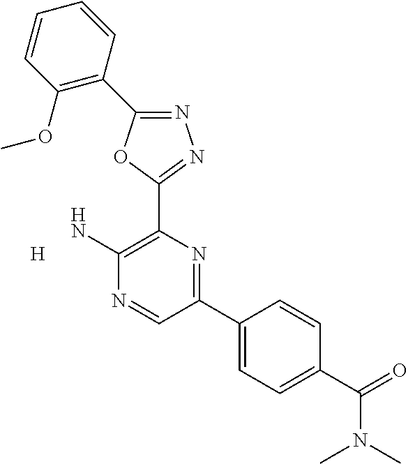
[H].N1=C(C2=C(OC)C=CC=C2)OC(C2=C(N)N=CC(C3=CC=C(C(=O)N(C)C)C=C3)=N2)=N1
